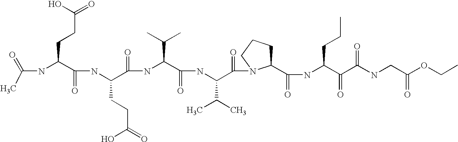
CC(=O)NC(C(NC(C(NC(C(NC(C(=O)N1C(C(NC(C(C(NCC(OCC)=O)=O)=O)CCC)=O)CCC1)C(C)C)=O)C(C)C)=O)CCC(O)=O)=O)CCC(=O)O
